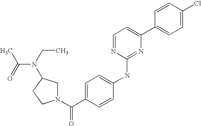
C1=CC(C2=CC=NC(NC3=CC=C(C(N4CC(N(CC)C(=O)C)CC4)=O)C=C3)=N2)=CC=C1Cl
